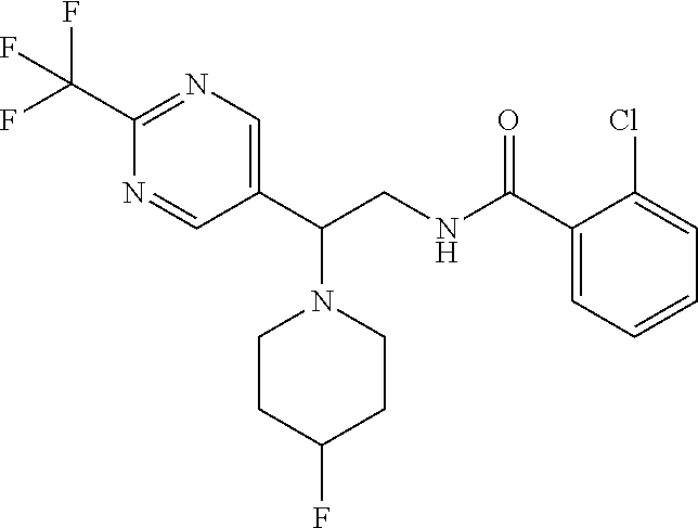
C1CC(F)CCN1C(C1=CN=C(C(F)(F)F)N=C1)CNC(C1=CC=CC=C1Cl)=O
